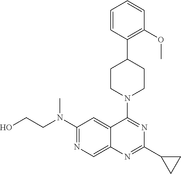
C1=CC(C2CCN(C3=NC(C4CC4)=NC4=CN=C(N(CCO)C)C=C34)CC2)=C(OC)C=C1
